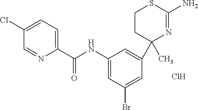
C1(C(NC2=CC(Br)=CC(C3(C)N=C(N)SCC3)=C2)=O)=CC=C(Cl)C=N1.Cl
